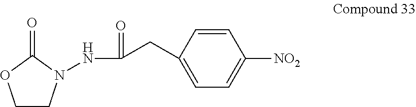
C1CN(NC(=O)CC2=CC=C([NO2])C=C2)C(=O)O1
